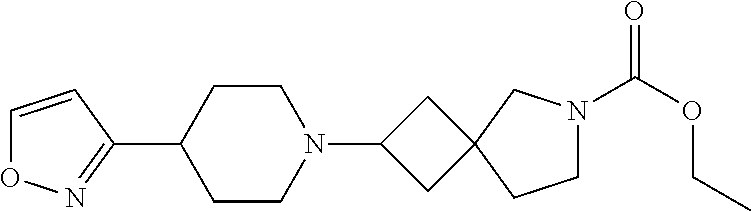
C1=CC(C2CCN(C3CC4(C3)CCN(C(OCC)=O)C4)CC2)=NO1
